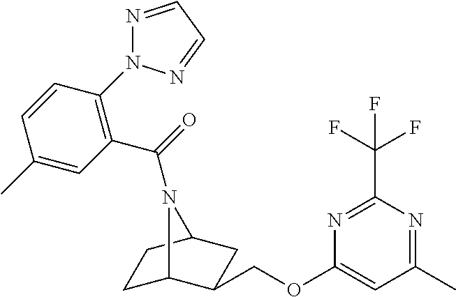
C1=CC(N2N=CC=N2)=C(C(=O)N2C3CCC2CC3COC2=CC(C)=NC(C(F)(F)F)=N2)C=C1C
